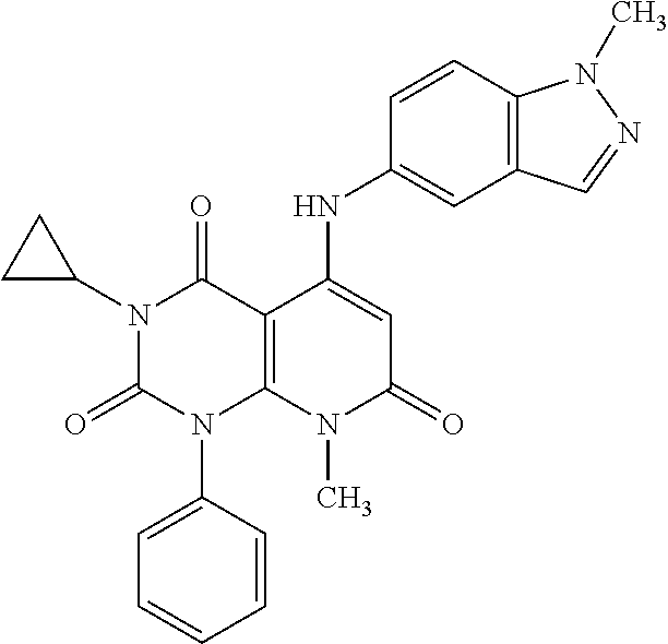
C1=CC(N2C3=C(C(=O)N(C4CC4)C2=O)C(NC2=CC4=C(C=C2)N(C)N=C4)=CC(=O)N3C)=CC=C1
